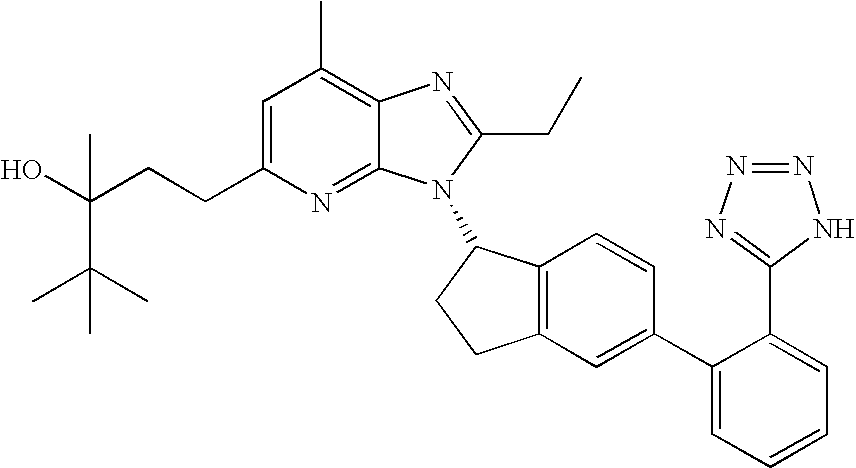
C1=C(CCC(O)(C)C(C)(C)C)N=C2C(=C1C)N=C(CC)N2C1C2=C(CC1)C=C(C1=CC=CC=C1C1=NN=NN1)C=C2
